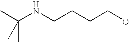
C(NCCCCO)(C)(C)C
